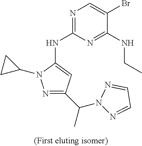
N1=C(NC2=CC(C(N3N=CC=N3)C)=NN2C2CC2)N=C(NCC)C(Br)=C1
